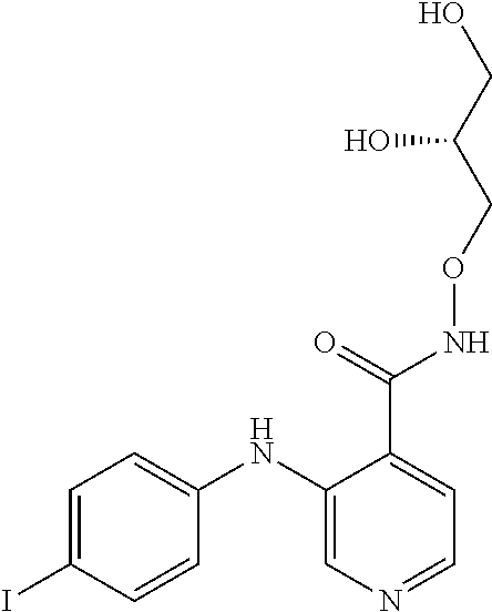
C1=C(I)C=CC(NC2=CN=CC=C2C(=O)NOCC(CO)O)=C1
